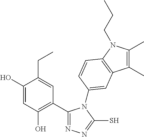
C1(C2=NN=C(S)N2C2=CC3=C(N(CCC)C(C)=C3C)C=C2)=C(O)C=C(O)C(CC)=C1
